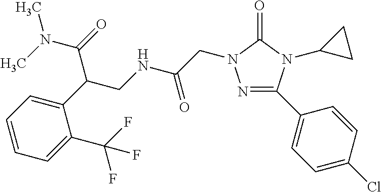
C(CNC(CN1N=C(C2=CC=C(Cl)C=C2)N(C2CC2)C1=O)=O)(C1=CC=CC=C1C(F)(F)F)C(=O)N(C)C
